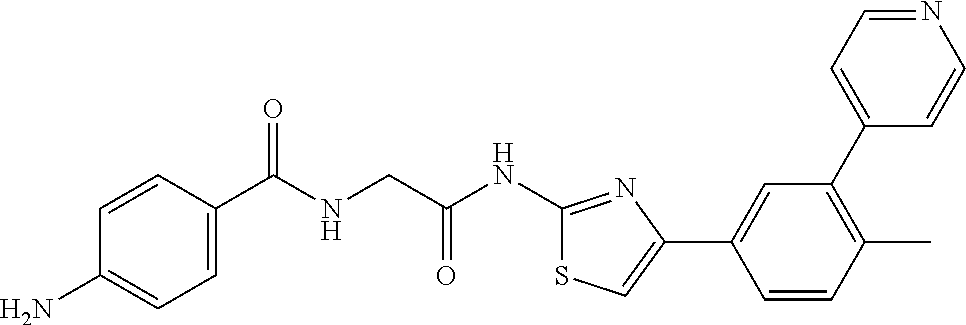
C1=CC(C(NCC(NC2=NC(C3=CC(C4=CC=NC=C4)=C(C)C=C3)=CS2)=O)=O)=CC=C1N
